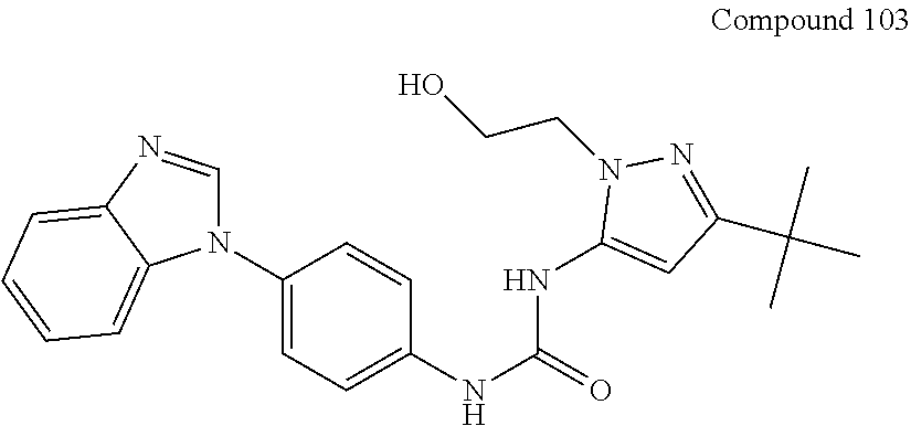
N1(C2=CC=C(NC(NC3=CC(C(C)(C)C)=NN3CCO)=O)C=C2)C=NC2=CC=CC=C12
